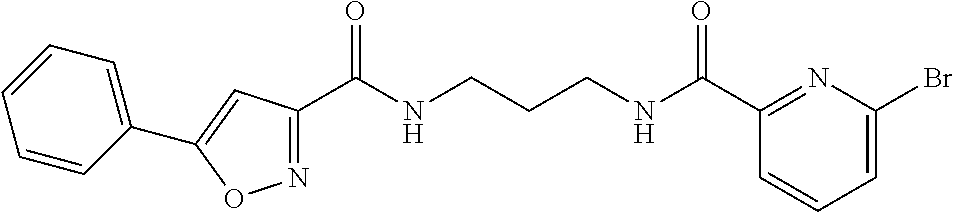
C1(C(NCCCNC(C2=NC(Br)=CC=C2)=O)=O)=NOC(C2=CC=CC=C2)=C1
